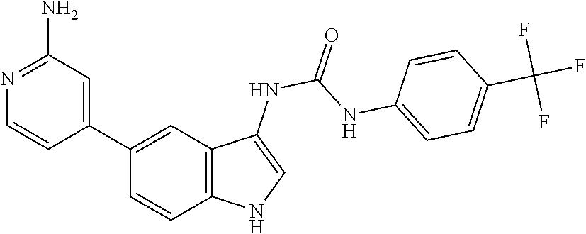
O=C(NC1=CNC2=C1C=C(C1=CC(N)=NC=C1)C=C2)NC1=CC=C(C(F)(F)F)C=C1
